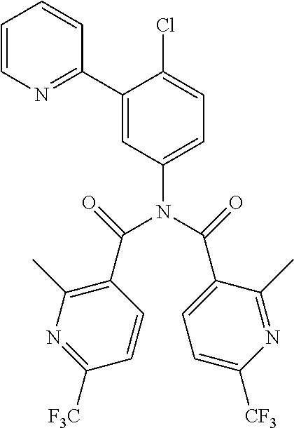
C1=CN=C(C2=CC(N(C(=O)C3=C(C)N=C([F3C])C=C3)C(=O)C3=CC=C([CF3])N=C3C)=CC=C2Cl)C=C1
